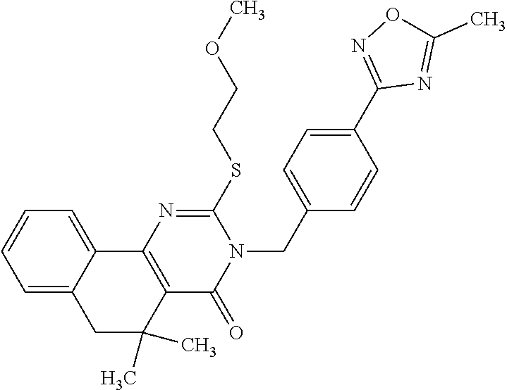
C1=C2C(=CC=C1)C1=C(C(C)(C)C2)C(=O)N(CC2=CC=C(C3=NOC(C)=N3)C=C2)C(SCCOC)=N1
